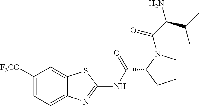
C1([F3CO])=CC=C2C(=C1)SC(NC(C1CCCN1C(C(N)C(C)C)=O)=O)=N2
